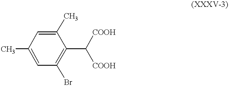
CC1=CC(Br)=C(C([COOH])[COOH])C(C)=C1
